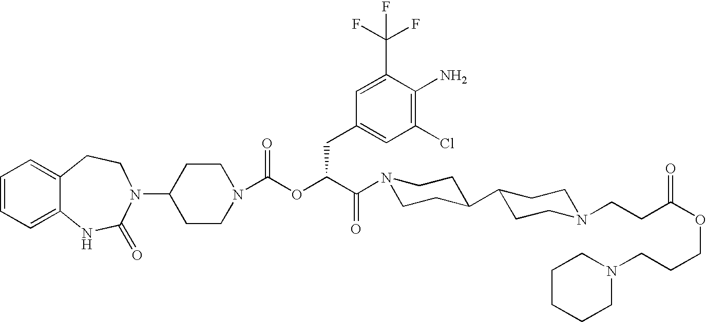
C1=CC=C2C(=C1)CCN(C1CCN(C(OC(C(N3CCC(C4CCN(CCC(OCCCN5CCCCC5)=O)CC4)CC3)=O)CC3=CC(Cl)=C(N)C(C(F)(F)F)=C3)=O)CC1)C(=O)N2
